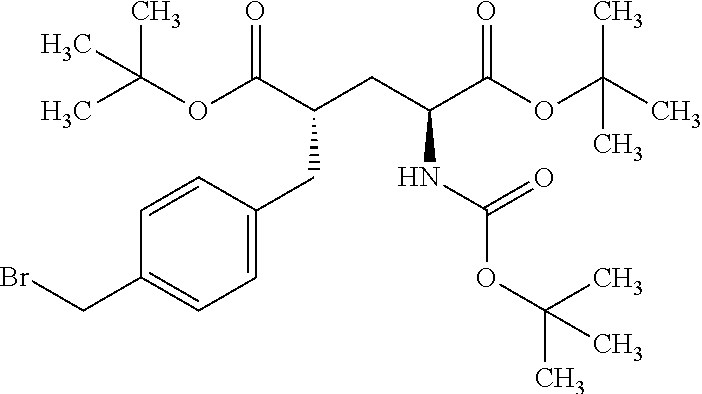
C1(CC(C(OC(C)(C)C)=O)CC(C(OC(C)(C)C)=O)NC(=O)OC(C)(C)C)=CC=C(CBr)C=C1
